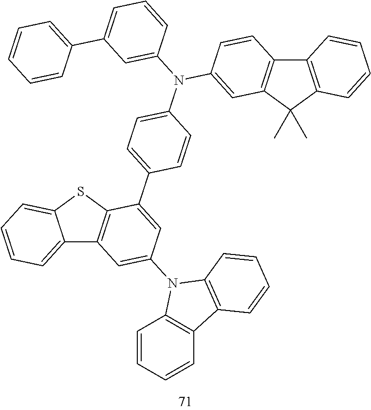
C12=CC=CC=C1SC1=C2C=C(N2C3=C(C=CC=C3)C3=C2C=CC=C3)C=C1C1=CC=C(N(C2=CC3=C(C=C2)C2=C(C3(C)C)C=CC=C2)C2=CC(C3=CC=CC=C3)=CC=C2)C=C1
